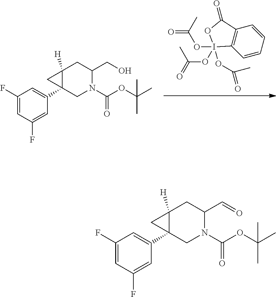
C1=CC=CC2=C1I(OC(=O)C)(OC(=O)C)(OC(=O)C)OC2=O.C1(F)=CC(F)=CC(C23C([H])(C2)CC(CO)N(C(OC(C)(C)C)=O)C3)=C1.C1(F)=CC(F)=CC(C23C([H])(C2)CC(C=O)N(C(OC(C)(C)C)=O)C3)=C1
